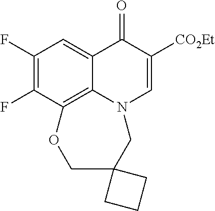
C1(F)=C(F)C2=C3C(=C1)C(=O)C([CO2Et])=CN3CC1(CO2)CCC1
